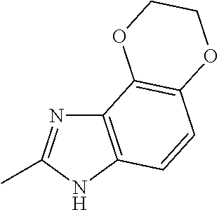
C12=C(NC(C)=N1)C=CC1=C2OCCO1
